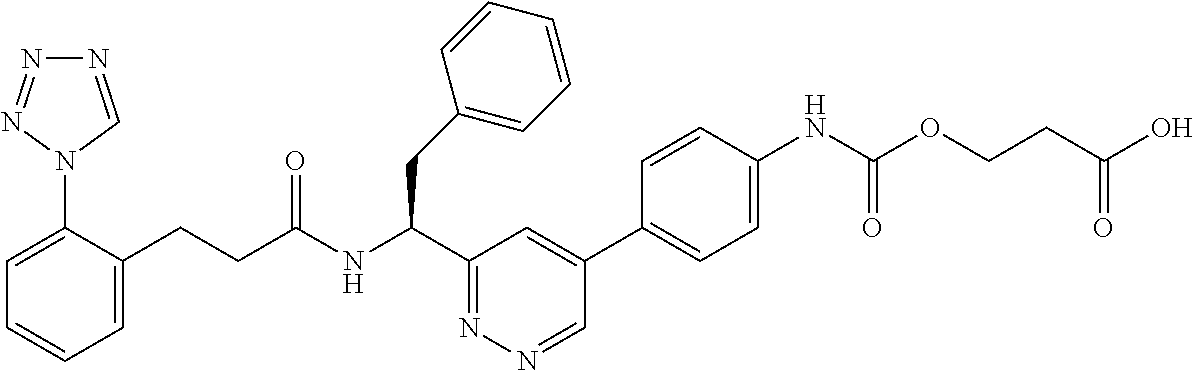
C1=C(N2C=NN=N2)C(CCC(NC(C2=NN=CC(C3=CC=C(NC(=O)OCCC(O)=O)C=C3)=C2)CC2=CC=CC=C2)=O)=CC=C1
